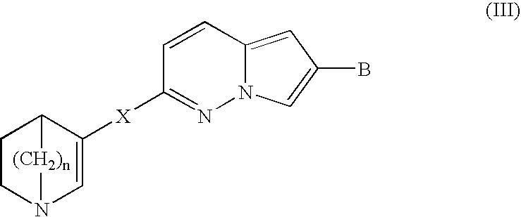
C1CN2C=C([X]C3=NN4C(=CC(B)=C4)C=C3)C1[(CH2)n]2
